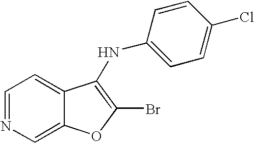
C1=CC(Cl)=CC=C1NC1=C(Br)OC2=CN=CC=C21
